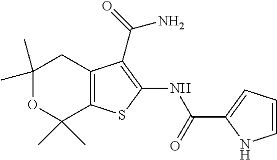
C1(C)(C)OC(C)(C)C2=C(C1)C(C(N)=O)=C(NC(=O)C1=CC=CN1)S2
